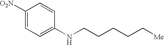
C1([O2N])=CC=C(NCCCCC[Me])C=C1
